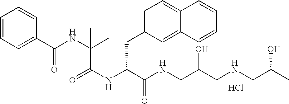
Cl.N(C(C(NCC(CNCC(C)O)O)=O)CC1=CC=C2C(=C1)C=CC=C2)C(=O)C(NC(C1=CC=CC=C1)=O)(C)C
